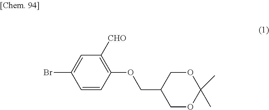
C1(OCC2COC(C)(C)OC2)=C([CHO])C=C(Br)C=C1
